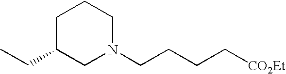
C1C(CC)CN(CCCC[CO2Et])CC1
